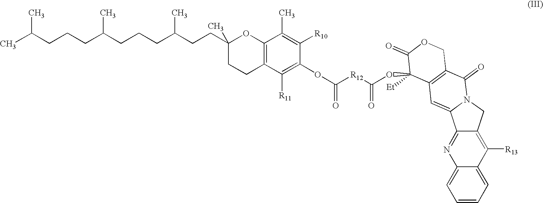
CC(CCCC(CCCC(CCC1(C)CCC2=C(O1)C(C)=C([R10])C(OC(=O)[R12]C(=O)OC1([Et])C3=C(C(=O)N4CC5=C([R13])C6=CC=CC=C6N=C5C4=C3)COC1=O)=C2[R11])C)C)C
